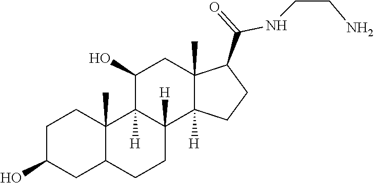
C1C(O)CC2C(C)(C1)C1([H])C([H])(CC2)C2([H])C(C)(CC1O)C(C(=O)NCCN)CC2
